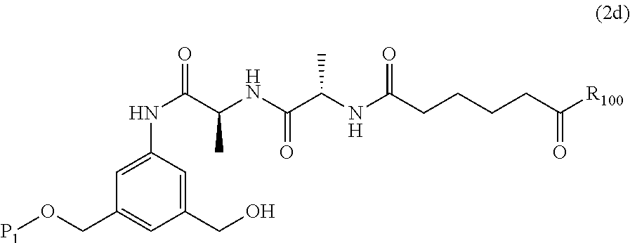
C1(CO)=CC(NC(C(NC(C(NC(CCCCC([R100])=O)=O)C)=O)C)=O)=CC(CO[P1])=C1
